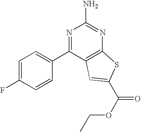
C1(F)=CC=C(C2=NC(N)=NC3=C2C=C(C(=O)OCC)S3)C=C1
